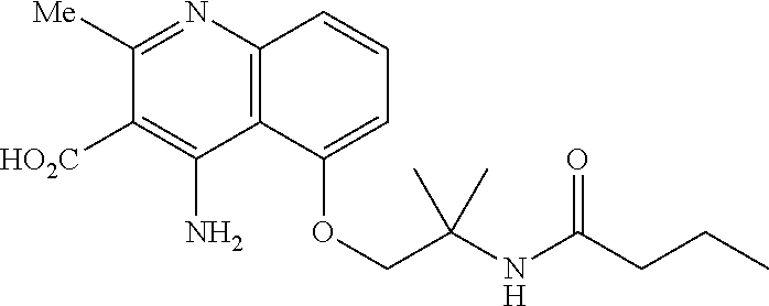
C12=C(N=C([Me])C([HO2C])=C1N)C=CC=C2OCC(NC(CCC)=O)(C)C
